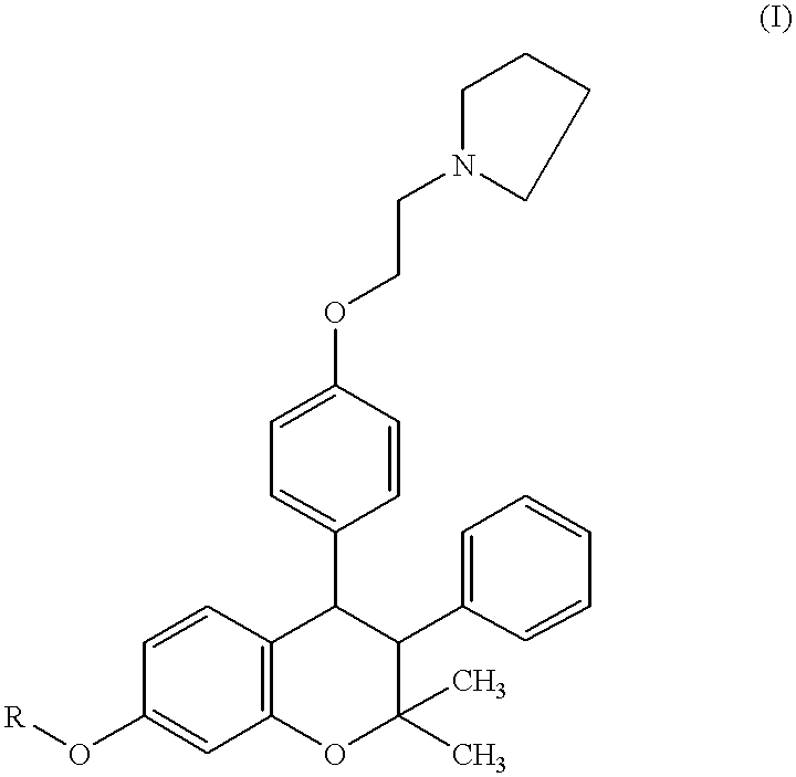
O(C1=CC2=C(C=C1)C(C1=CC=C(OCCN3CCCC3)C=C1)C(C1=CC=CC=C1)C(C)(C)O2)[R]
